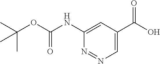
C1(NC(OC(C)(C)C)=O)=CC(C(O)=O)=CN=N1
